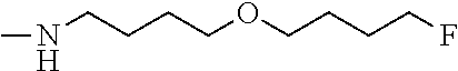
CNCCCCOCCCCF
